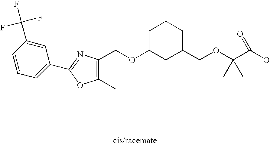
C1=CC=C(C2=NC(COC3CC(COC(C(O)=O)(C)C)CCC3)=C(C)O2)C=C1C(F)(F)F
